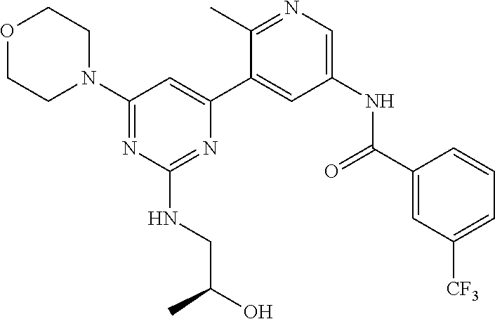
C1(N2CCOCC2)=NC(NCC(O)C)=NC(C2=CC(NC(C3=CC([CF3])=CC=C3)=O)=CN=C2C)=C1
